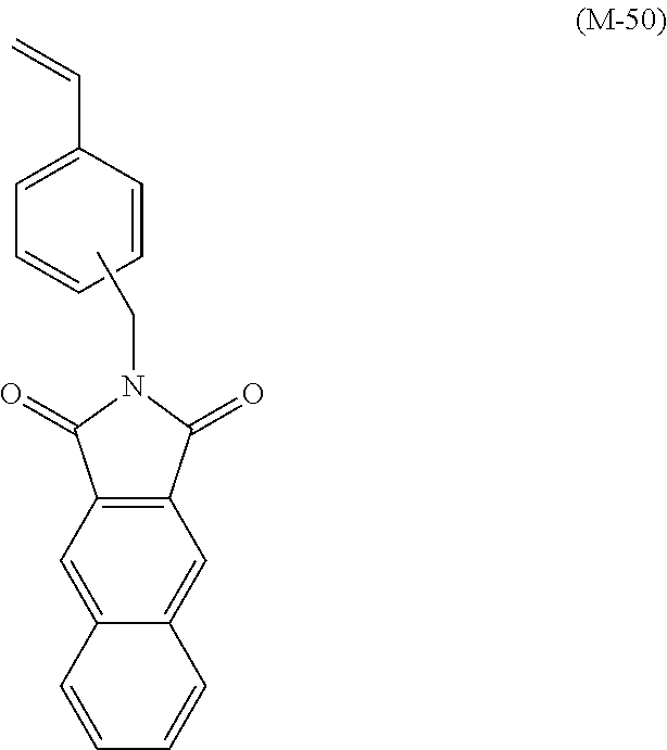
C1=CC=CC=C1C=C.CCN1C(=O)C2=C(C1=O)C=C1C(=C2)C=CC=C1
